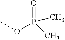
P(=O)(OC)(C)C
